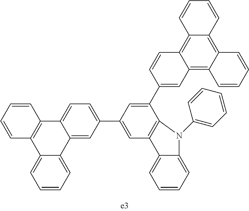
C12=CC=CC=C1C1=CC(C3=CC4=C(C(C5=CC6=C7C(=C8C(=C6C=C5)C=CC=C8)C=CC=C7)=C3)N(C3=CC=CC=C3)C3=CC=CC=C43)=CC=C1C1=C2C=CC=C1
